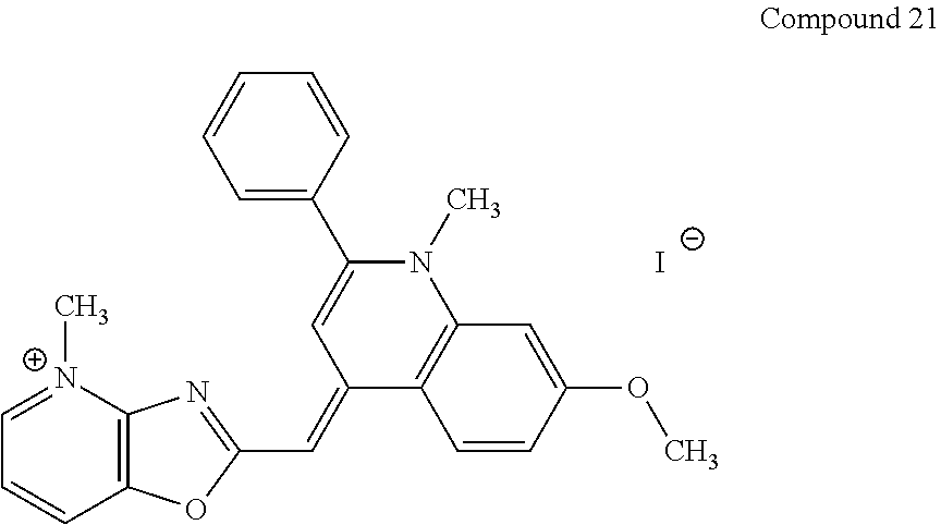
[I-].[N+]1(C)=CC=CC2=C1N=C(C=C1C=C(C3=CC=CC=C3)N(C)C3=C1C=CC(OC)=C3)O2
